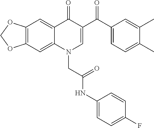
C12=C(C=C3C(=C1)C(=O)C(C(C1=CC=C(C)C(C)=C1)=O)=CN3CC(NC1=CC=C(F)C=C1)=O)OCO2
